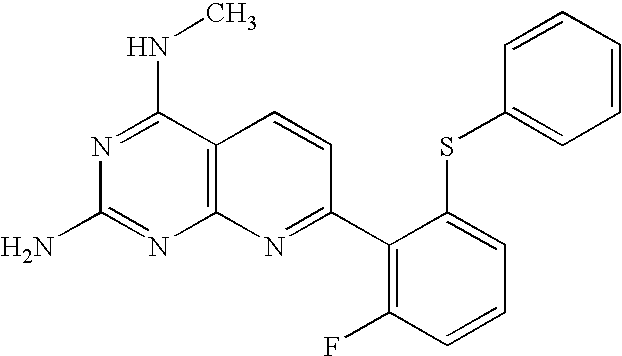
C12=C(C(NC)=NC(N)=N1)C=CC(C1=C(F)C=CC=C1SC1=CC=CC=C1)=N2
